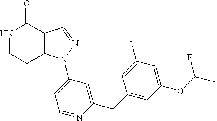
C12=C(C=NN1C1=CC=NC(CC3=CC(OC(F)F)=CC(F)=C3)=C1)C(=O)NCC2
